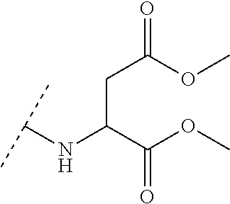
C(C(C(OC)=O)NC(C)C)C(=O)OC
